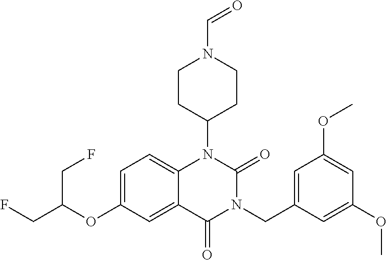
C12=CC=C(OC(CF)CF)C=C1C(=O)N(CC1=CC(OC)=CC(OC)=C1)C(=O)N2C1CCN(C=O)CC1
